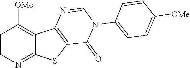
C1([OMe])=C2C(=NC=C1)SC1=C2N=CN(C2=CC=C([OMe])C=C2)C1=O
